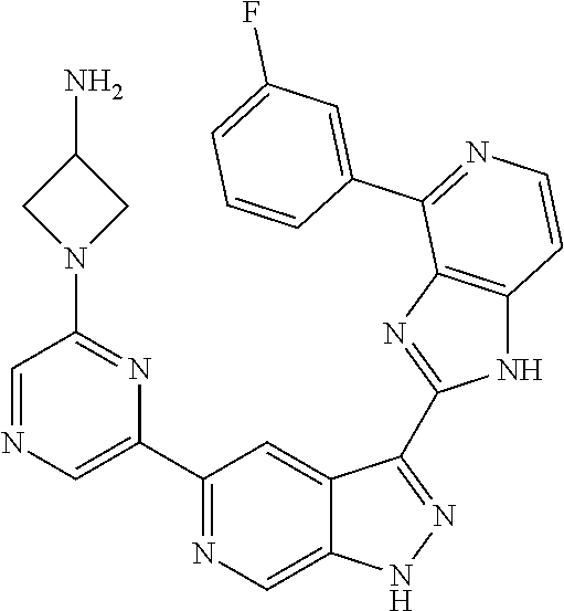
C1(C2=NC=C3C(=C2)C(C2=NC4=C(N2)C=CN=C4C2=CC(F)=CC=C2)=NN3)=CN=CC(N2CC(N)C2)=N1
